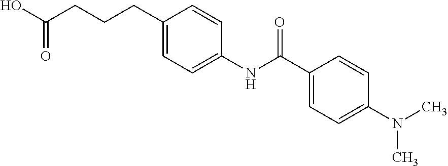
C1(C(NC2=CC=C(CCCC(O)=O)C=C2)=O)=CC=C(N(C)C)C=C1
